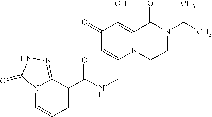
C1(=O)C=C(CNC(C2=CC=CN3C2=NNC3=O)=O)N2C(=C1O)C(=O)N(C(C)C)CC2
